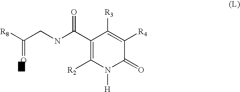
C1(C(=O)NCC([R8])=O)=C([R2])N([H])C(=O)C([R4])=C1[R3]
